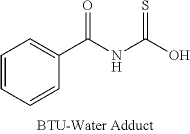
C1=CC=CC(C(NC(O)=S)=O)=C1
